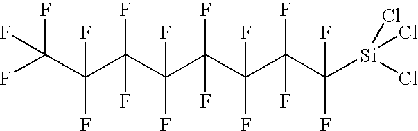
FC(F)(F)C(C(C(F)(F)C(C(C(F)(F)C(F)(F)[Si](Cl)(Cl)Cl)(F)F)(F)F)(F)F)(F)F
